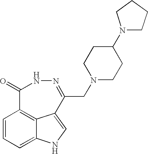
C1=CC=C2C3=C1C(=O)NN=C(CN1CCC(N4CCCC4)CC1)C3=CN2
